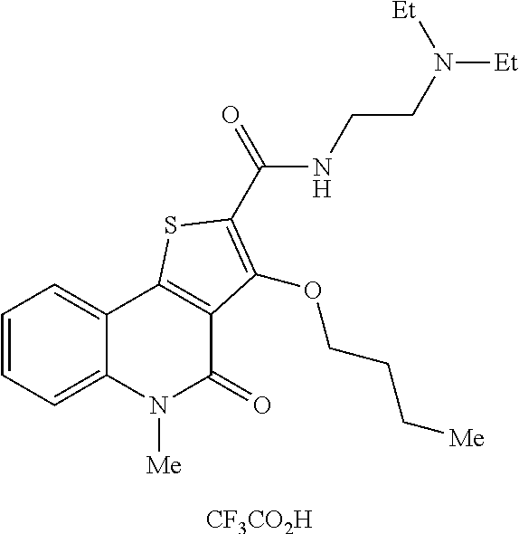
[CF3CO2H].C1=CC=C2C(=C1)C1=C(C(=O)N2[Me])C(OCCC[Me])=C(C(NCCN([Et])[Et])=O)S1
